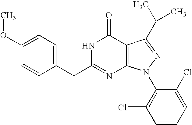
O(C1=CC=C(CC2=NC3=C(C(=O)N2)C(C(C)C)=NN3C2=C(Cl)C=CC=C2Cl)C=C1)C
